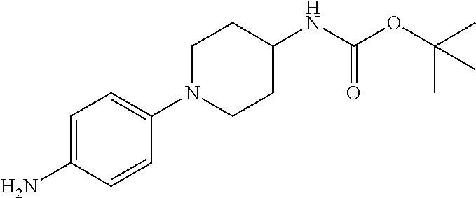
C1=C(N)C=CC(N2CCC(NC(OC(C)(C)C)=O)CC2)=C1
